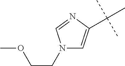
N1(CCOC)C=C(C(C)(C)C)N=C1
